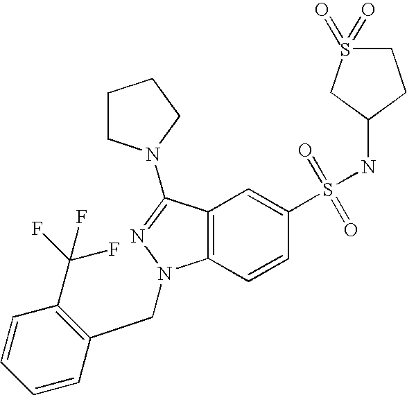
C1(S(=O)(=O)NC2CCS(=O)(=O)C2)=CC2=C(C=C1)N(CC1=C(C(F)(F)F)C=CC=C1)N=C2N1CCCC1
